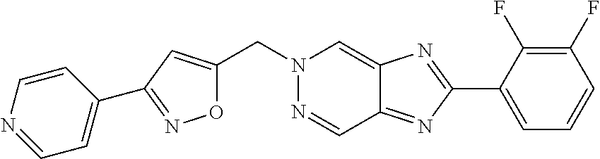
C(N1N=CC2=NC(C3=CC=CC(F)=C3F)=NC2=C1)C1=CC(C2=CC=NC=C2)=NO1
